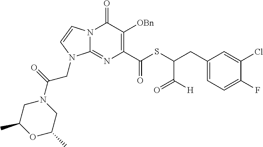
N12C(=NC(C(SC(CC3=CC=C(F)C(Cl)=C3)C(=O)[H])=O)=C([OBn])C1=O)N(CC(N1CC(C)OC(C)C1)=O)C=C2
